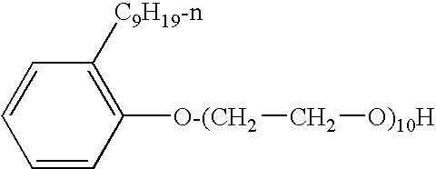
C1([C9H19-n])=C([O-(CH2]C[O)10H])C=CC=C1
